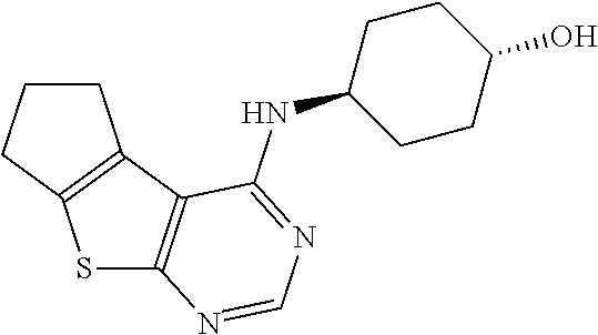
C1CCC2=C1C1=C(S2)N=CN=C1NC1CCC(O)CC1
